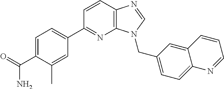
C1(C2=NC3=C(C=C2)N=CN3CC2=CC=C3C(=C2)C=CC=N3)=CC=C(C(=O)N)C(C)=C1
